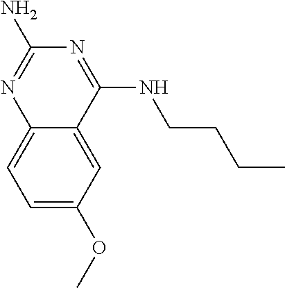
C1=C(OC)C=C2C(=C1)N=C(N)N=C2NCCCC
